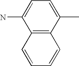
C12=C(C(C)=CC=C1N)C=CC=C2
